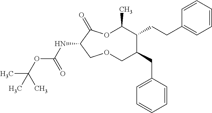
N(C1C(=O)OC(C)C(CCC2=CC=CC=C2)C(CC2=CC=CC=C2)COC1)C(OC(C)(C)C)=O
